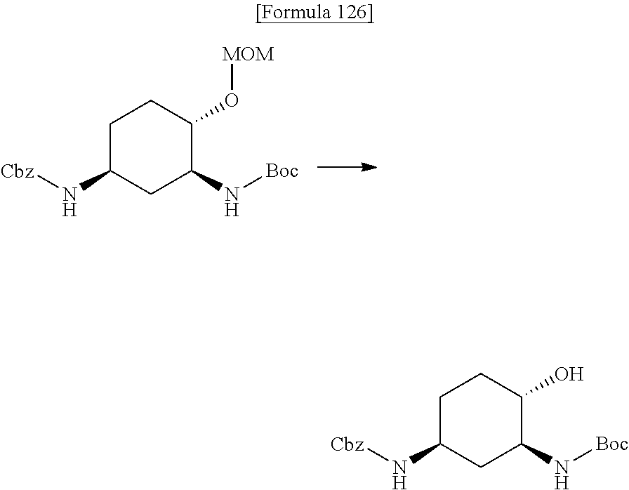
C1C(N[Cbz])CC(N[Boc])C(O[MOM])C1.C1C(N[Cbz])CC(N[Boc])C(O)C1
